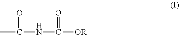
CC(=O)NC(=O)[OR]
